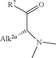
CN(C(C([R7])=O)[Alk2a])C
